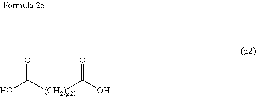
OC([(CH2)g20]C(=O)O)=O
